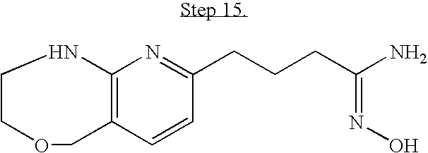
C12=C(C=CC(CCCC(=NO)N)=N1)COCCN2
